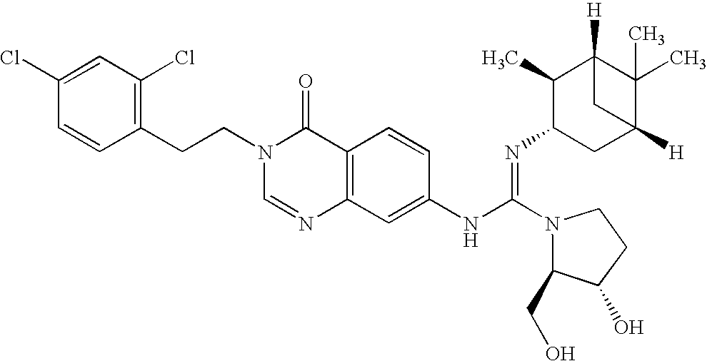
C1(Cl)=CC(Cl)=C(CCN2C=NC3=C(C2=O)C=CC(NC(=NC2CC4([H])C(C)(C)C([H])(C2C)C4)N2CCC(O)C2CO)=C3)C=C1
